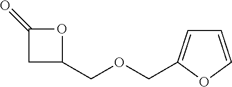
O1C(=O)CC1COCC1=CC=CO1
